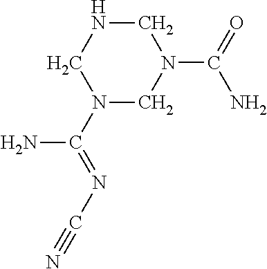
N1CN(C(=O)N)CN(C(=NC#N)N)C1
